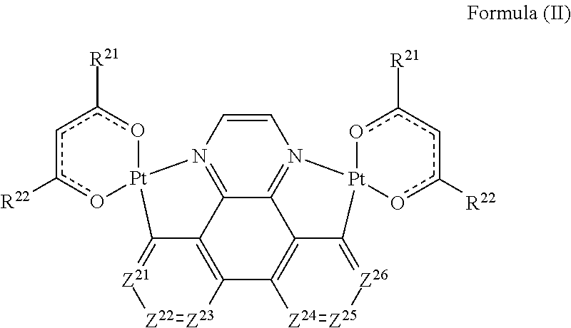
C12=N3C=CN4=C1C1=C(C5=C2C(=[Z26][Z25]=[Z24]5)[Pt]32oc([R22])cc([R21])o2)[Z23]=[Z22][Z21]=C1[Pt]41oc([R22])cc([R21])o1
